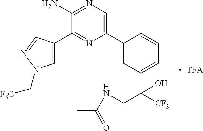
C1(C2=CC(C([CF3])(CNC(C)=O)O)=CC=C2C)=CN=C(N)C(C2=CN(C[F3C])N=C2)=N1
